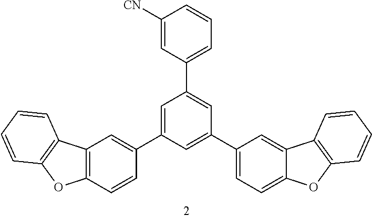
C1=C([CN])C=CC=C1C1=CC(C2=CC=C3C(=C2)C2=C(O3)C=CC=C2)=CC(C2=CC3=C(C=C2)OC2=C3C=CC=C2)=C1
